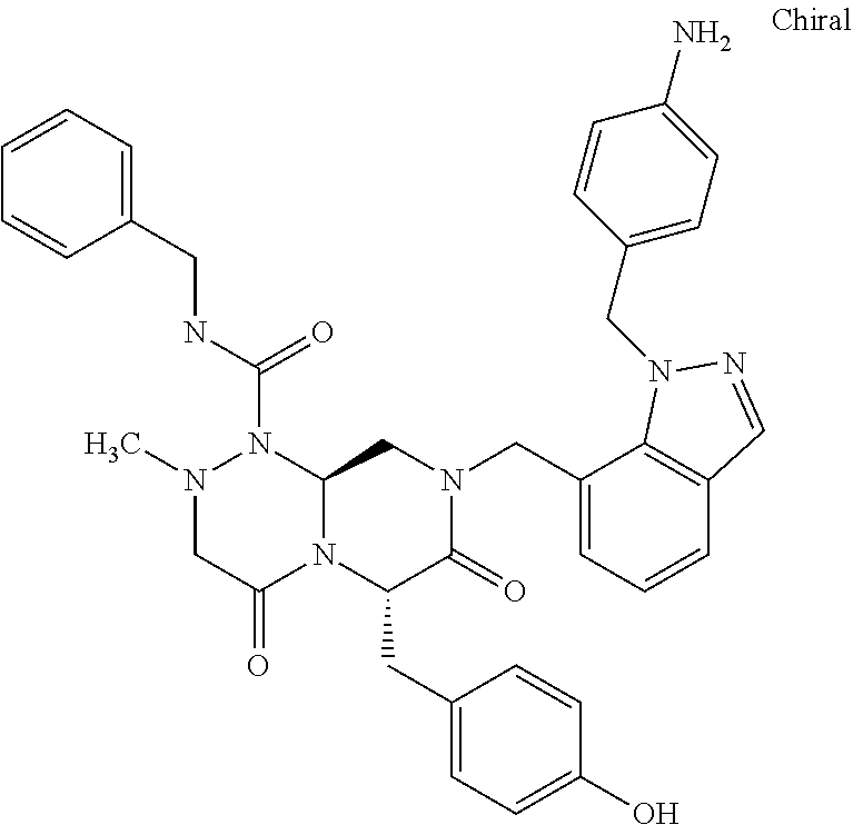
N(C(=O)N1N(C)CC(=O)N2C1CN(CC1=CC=CC3=C1N(CC1=CC=C(N)C=C1)N=C3)C(=O)C2CC1=CC=C(O)C=C1)CC1=CC=CC=C1
